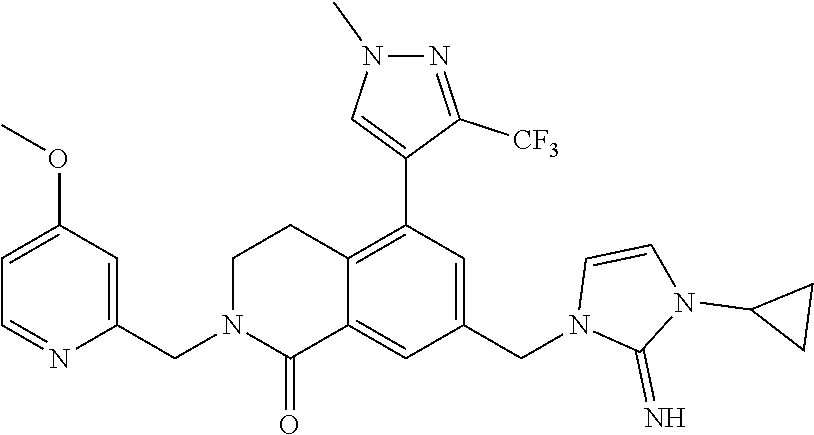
C1(C2=C3C(=CC(CN4C(=N)N(C5CC5)C=C4)=C2)C(=O)N(CC2=CC(OC)=CC=N2)CC3)=CN(C)N=C1[CF3]
